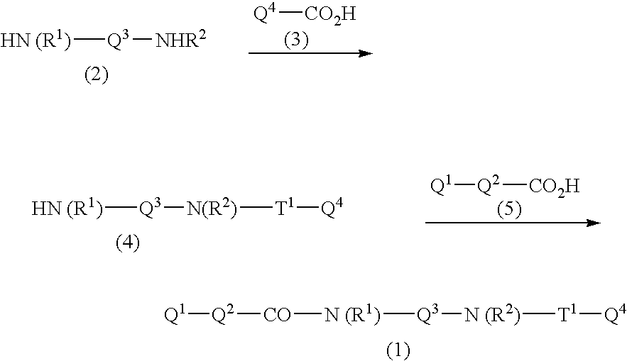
[HN (R1)][Q3][NHR2].[Q4][CO2H].[HN (R1)][Q3][N(R2)][T1][Q4].[Q2]([CO2H])[Q1].[Q2]([CO][N (R1)][Q3][N (R2)][T1][Q4])[Q1]
